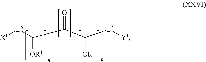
O=C(C([L4][Y1])[OR1])C([L5][X1])[OR1]
